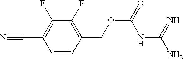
C1=CC(COC(=O)NC(N)=N)=C(F)C(F)=C1C#N
